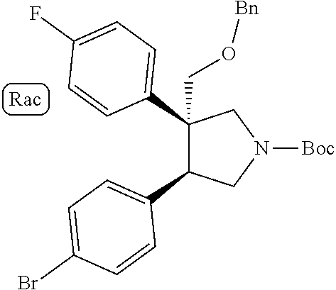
C1(C2=CC=C(F)C=C2)(CO[Bn])C(C2=CC=C(Br)C=C2)CN([Boc])C1
